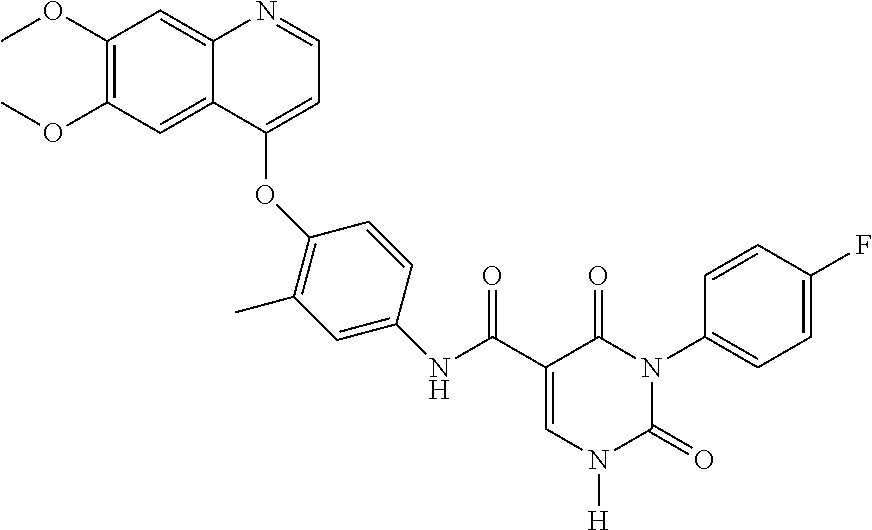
C1(OC)=C(OC)C=C2C(=C1)N=CC=C2OC1=C(C)C=C(NC(C2=CN([H])C(=O)N(C3=CC=C(F)C=C3)C2=O)=O)C=C1
